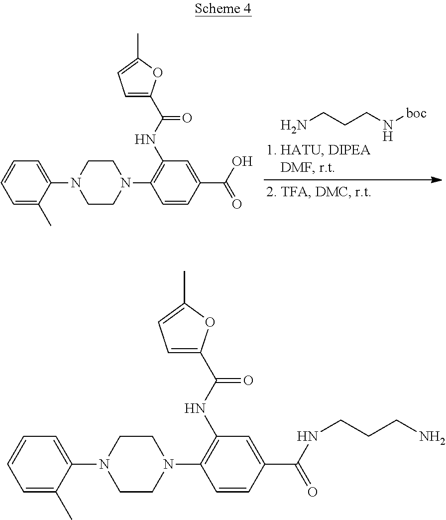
C1=C(C)C(N2CCN(C3=C(NC(=O)C4=CC=C(C)O4)C=C(C(=O)O)C=C3)CC2)=CC=C1.[1. H2N]CCCN[boc].C1=C(C)C(N2CCN(C3=C(NC(=O)C4=CC=C(C)O4)C=C(C(=O)NCCCN)C=C3)CC2)=CC=C1
